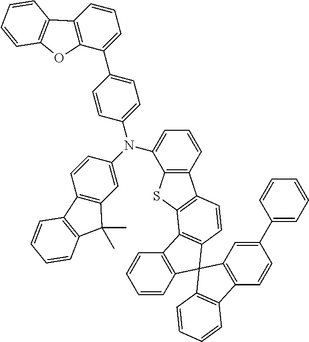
C1=CC(C2=CC3=C(C=C2)C2=C(C=CC=C2)C32C3=C(C=CC=C3)C3=C2C=CC2=C3SC3=C2C=CC=C3N(C2=CC3=C(C=C2)C2=C(C3(C)C)C=CC=C2)C2=CC=C(C3=CC=CC4=C3OC3=C4C=CC=C3)C=C2)=CC=C1
